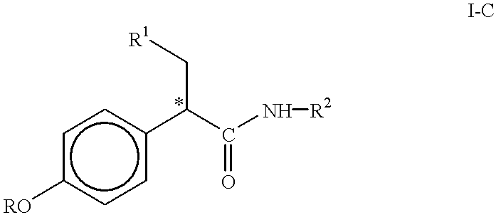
c1c([RO])ccc(C(C[R1])C(N[R2])=O)c1
